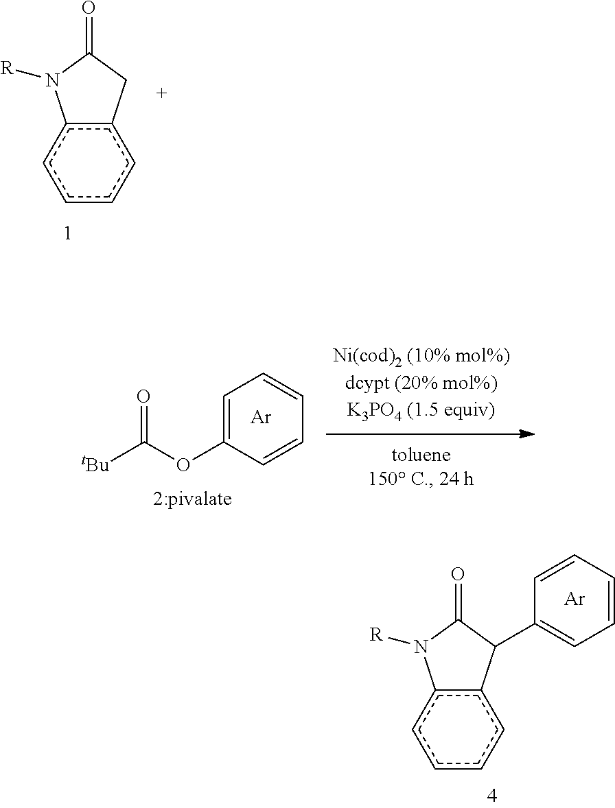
c12c(cccc1)CC(=O)N2[R].[tBu]C(OC1=CC=CC=C1)=O.[Ar].c12c(cccc1)C(C1=CC=CC=C1)C(=O)N2[R].[Ar]
